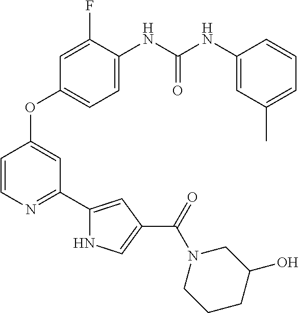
C1(OC2=CC(C3=CC(C(=O)N4CCCC(O)C4)=CN3)=NC=C2)=CC=C(NC(NC2=CC(C)=CC=C2)=O)C(F)=C1
